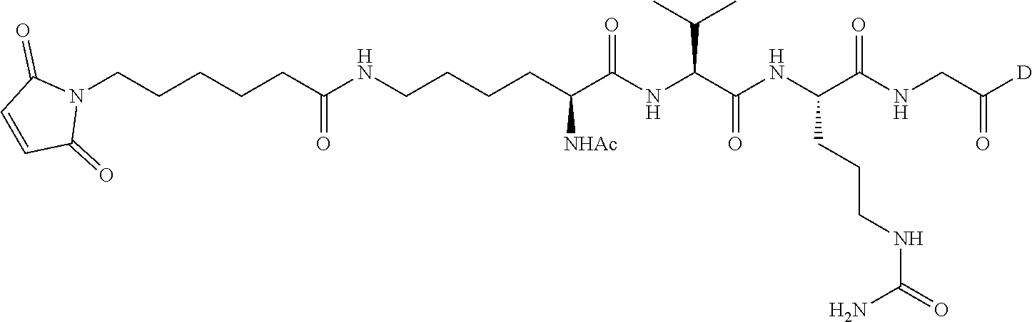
C(C(NC(C(NC(C(NCC([D])=O)=O)CCCNC(=O)N)=O)C(C)C)=O)(CCCCNC(CCCCCN1C(=O)C=CC1=O)=O)[NHAc]
